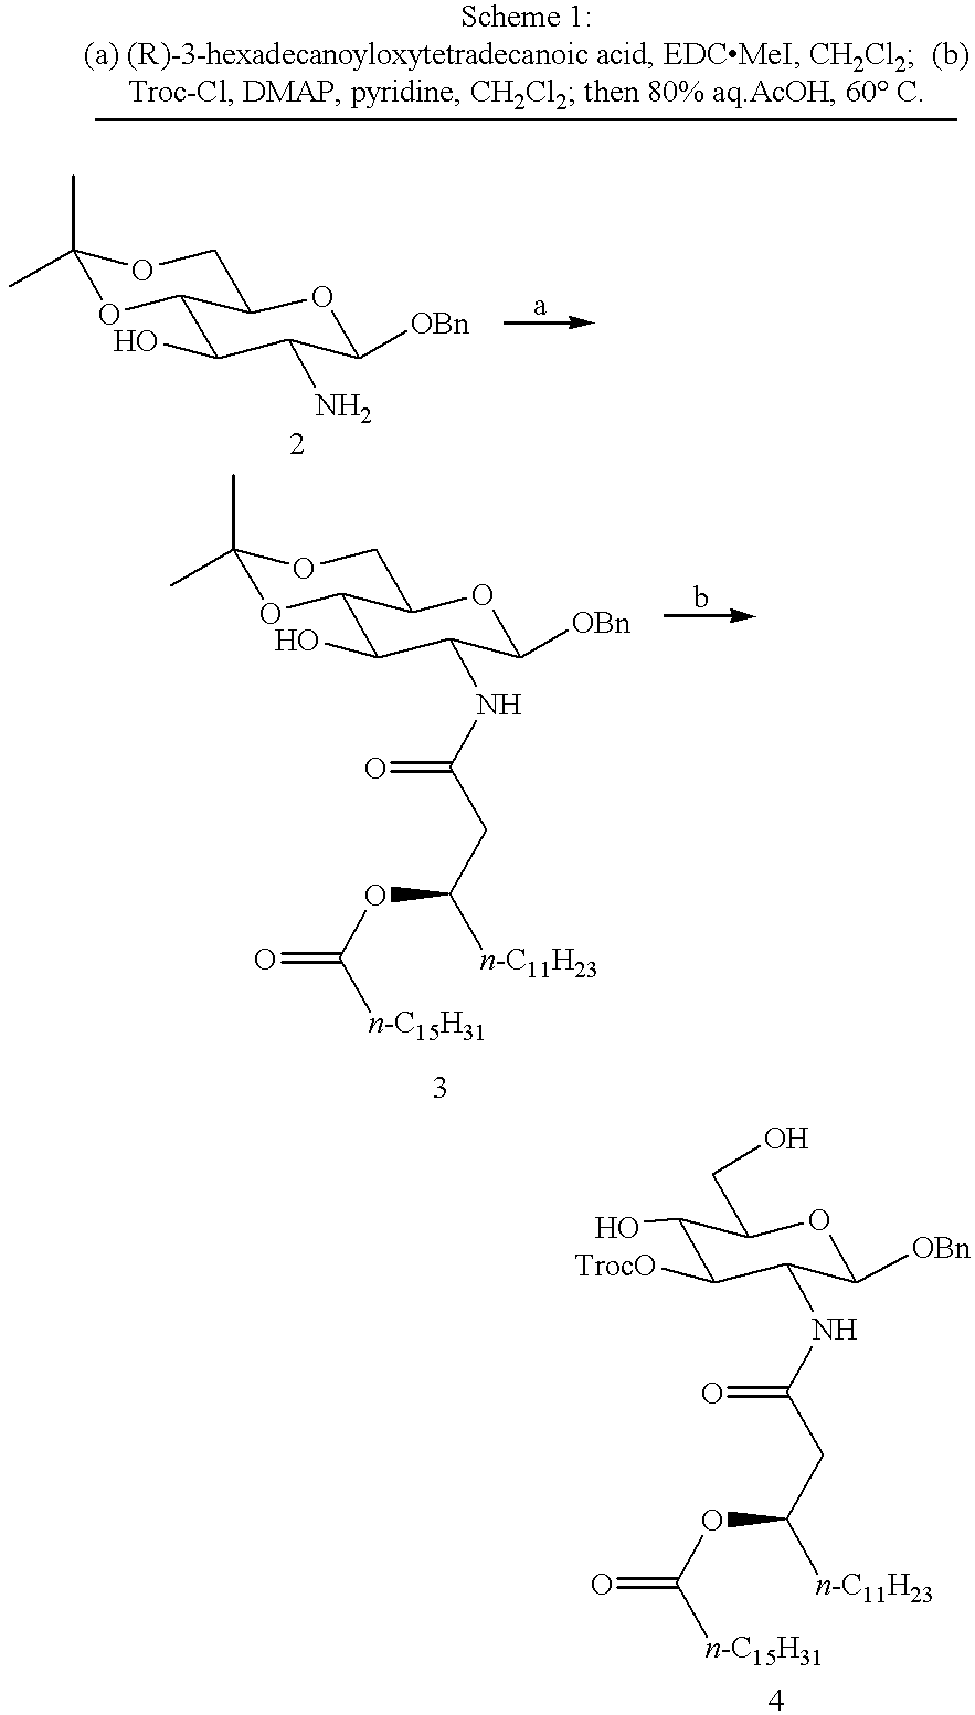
C1(C)(C)OC2C(CO1)OC([OBn])C(N)C2O.C1(C)(C)OC2C(CO1)OC([OBn])C(NC(CC([n-C11H23])OC([n-C15H31])=O)=O)C2O.OC1C(CO)OC([OBn])C(NC(CC([n-C11H23])OC([n-C15H31])=O)=O)C1[TrocO]
